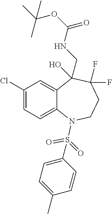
C1(Cl)=CC=C2C(=C1)C(O)(CNC(OC(C)(C)C)=O)C(F)(F)CCN2S(C1=CC=C(C)C=C1)(=O)=O
